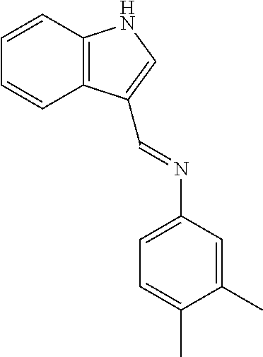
C1=CC2=C(C=C1)C(C=NC1=CC=C(C)C(C)=C1)=CN2
